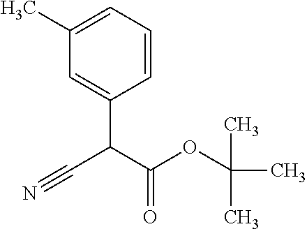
C1(C)=CC=CC(C(C(OC(C)(C)C)=O)C#N)=C1
